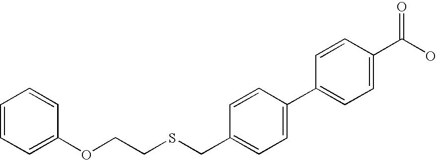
C1=CC(C2=CC=C(C(O)=O)C=C2)=CC=C1CSCCOC1=CC=CC=C1
